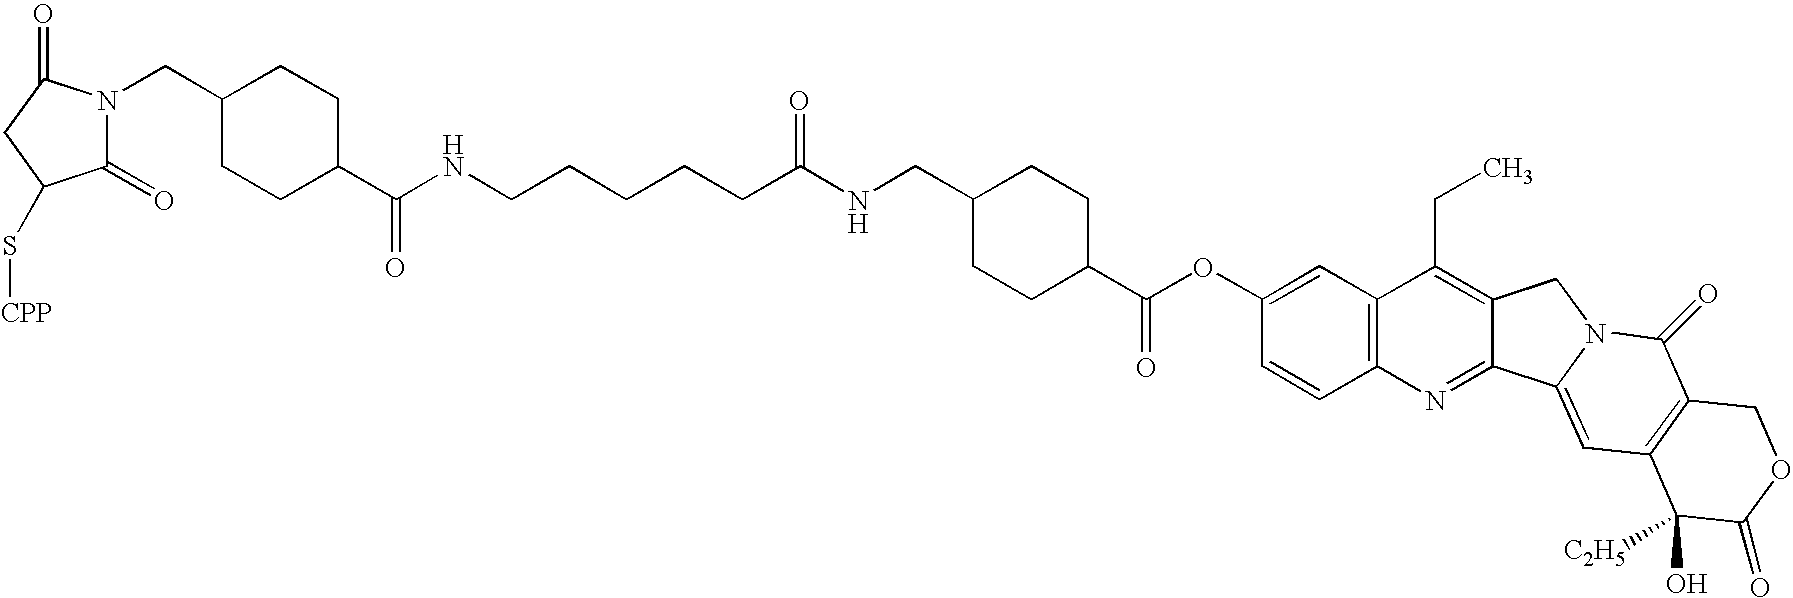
C1(C(NCCCCCC(NCC2CCC(C(=O)OC3=CC4=C(C=C3)N=C3C(=C4CC)CN4C3=CC3=C(C4=O)COC(=O)C3([C2H5])O)CC2)=O)=O)CCC(CN2C(=O)C(S[CPP])CC2=O)CC1
